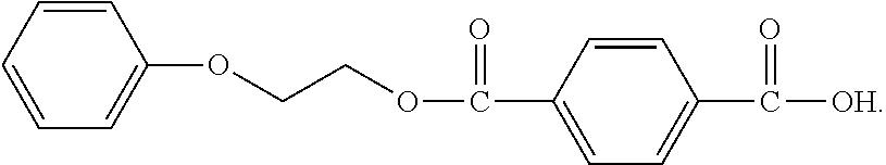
C1=CC=CC=C1OCCOC(C1=CC=C(C([OH])=O)C=C1)=O
